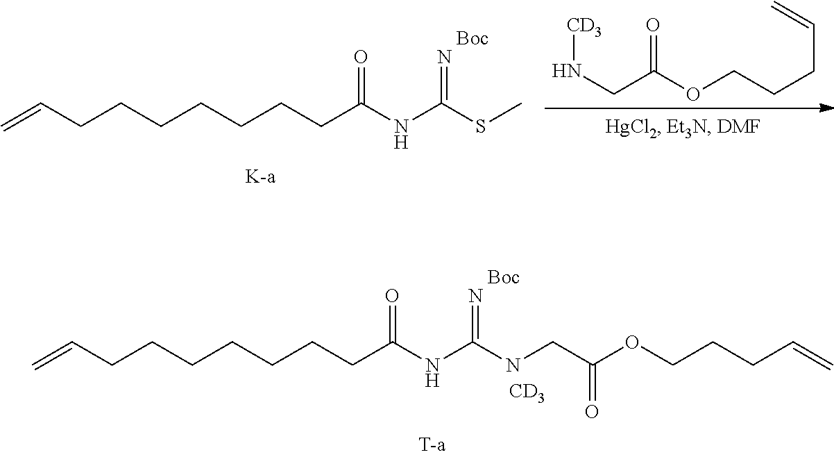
C=CCCCCCCCC(NC(SC)=N)=O.[Boc].[CD3]NCC(OCCCC=C)=O.C=CCCCCCCCC(NC(NCC(OCCCC=C)=O)=N)=O.[Boc].[CD3]
